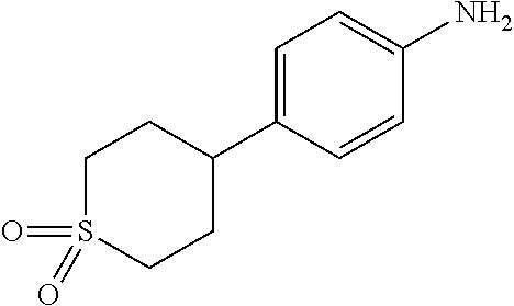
C1=C(C2CCS(=O)(=O)CC2)C=CC(N)=C1
